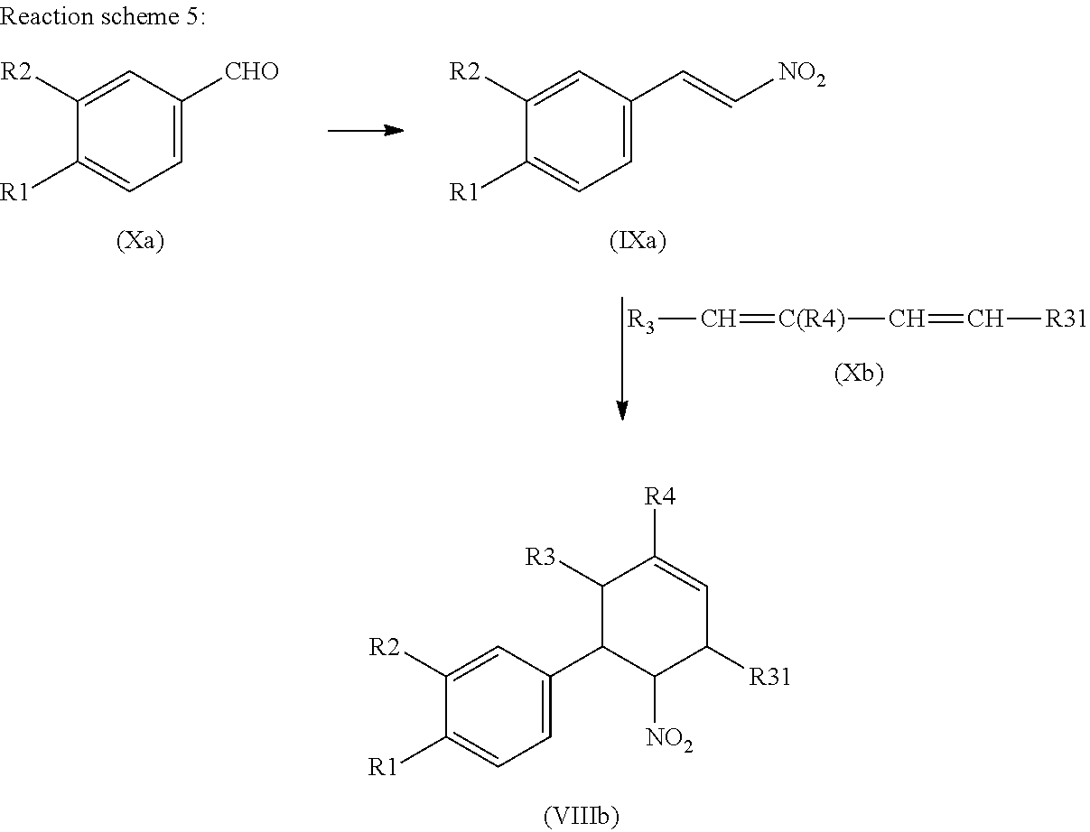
C1=C(C2C([NO2])C([R31])C=C([R4])C2[R3])C=C([R2])C([R1])=C1.C1=C(C=C[NO2])C=C([R2])C([R1])=C1.C1=C([CHO])C=C([R2])C([R1])=C1.[R3]C=[C(R4)]C=C[R31]
